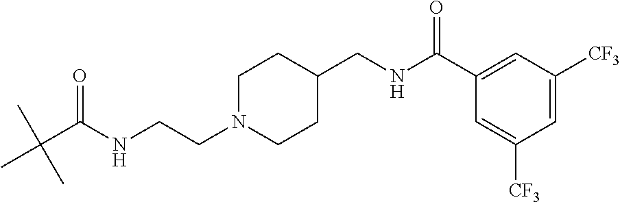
C1N(CCNC(C(C)(C)C)=O)CCC(CNC(C2=CC([CF3])=CC([CF3])=C2)=O)C1
